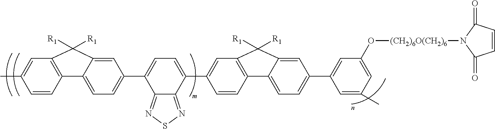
C1=CC2=C(C=C1C)C([R1])([R1])C1=CC(C3=CC=C(C4=CC5=C(C=C4)C4=CC=C(C6=CC(O[(CH2)6O(CH2)6]N7C(=O)C=CC7=O)=CC(C)=C6)C=C4C5([R1])[R1])C4=NSN=C34)=CC=C21
